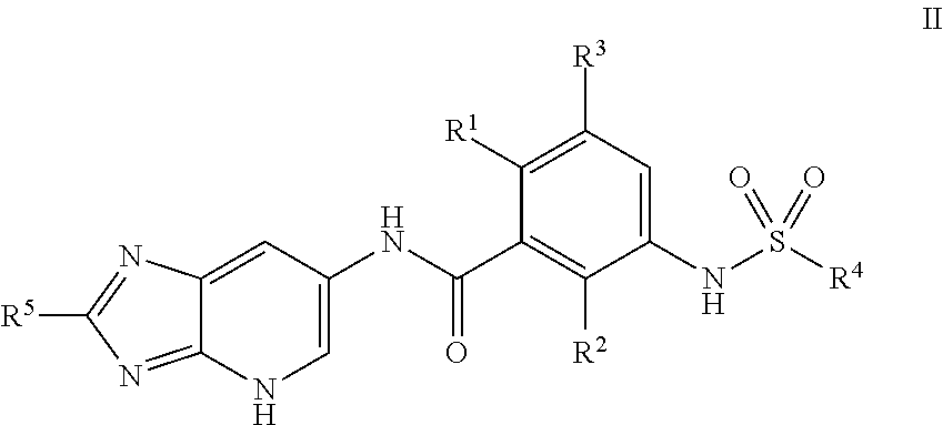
C1=C2C(=NC([R5])=N2)NC=C1NC(C1=C([R2])C(NS([R4])(=O)=O)=CC([R3])=C1[R1])=O
